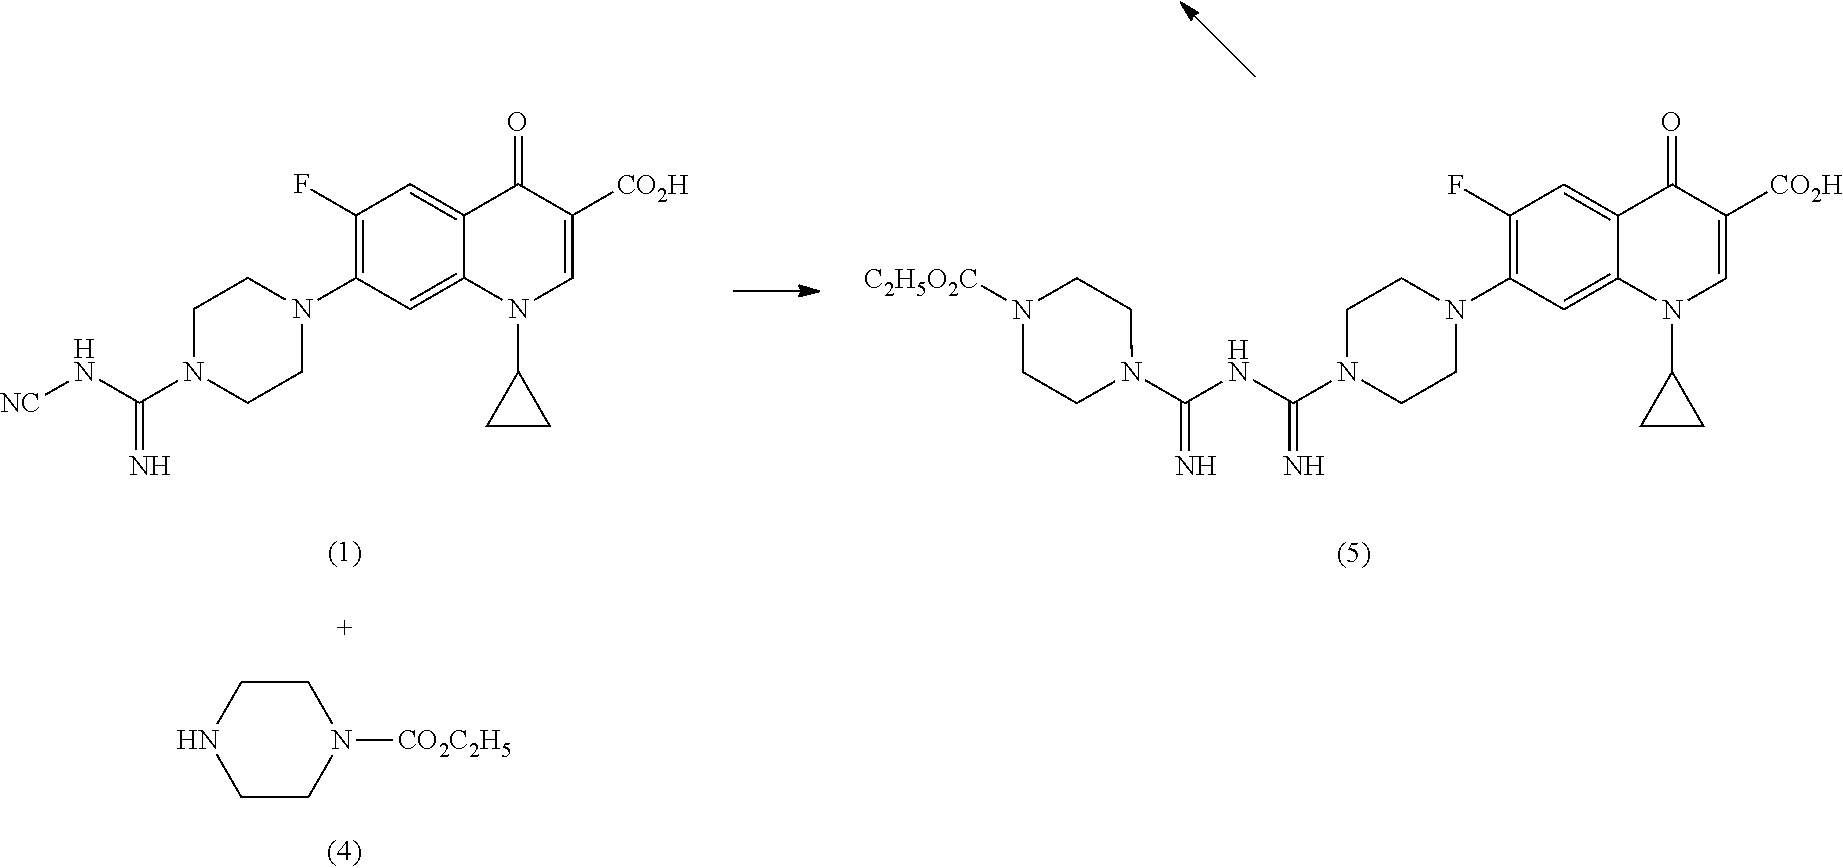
[NC]NC(N1CCN(C2=C(F)C=C3C(=C2)N(C2CC2)C=C([CO2H])C3=O)CC1)=N.N1(C(NC(N2CCN(C3=C(F)C=C4C(=C3)N(C3CC3)C=C([CO2H])C4=O)CC2)=N)=N)CCN([C2H5O2C])CC1.C1CNCCN1[CO2C2H5]
